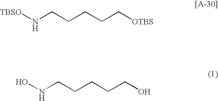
[TBSO]NCCCCC[OTBS].ONCCCCCO
